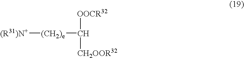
[(R31)N+][(CH2)e]C([OOCR32])[CH2OOR32]
